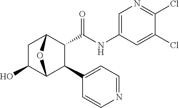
C1(Cl)=CC(NC(C2C(C3=CC=NC=C3)C3OC2CC3O)=O)=CN=C1Cl
